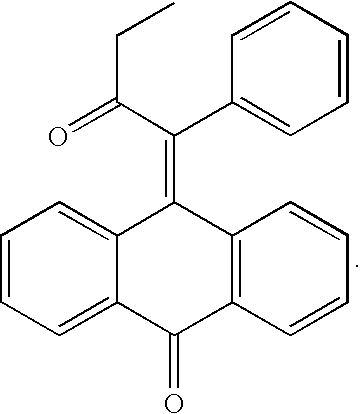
C1=CC=C2C(=C1)C(=C(C(CC)=O)C1=CC=CC=C1)C1=C(C2=O)C=CC=C1
